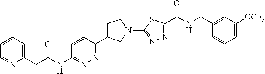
C1(CC(NC2=NN=C(C3CCN(C4=NN=C(C(NCC5=CC([OCF3])=CC=C5)=O)S4)C3)C=C2)=O)=CC=CC=N1
